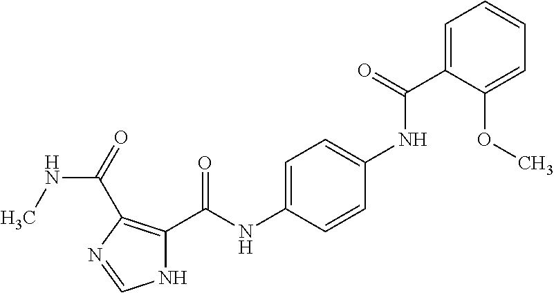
C1=C(C(NC2=CC=C(NC(C3=C(C(=O)NC)N=CN3)=O)C=C2)=O)C(OC)=CC=C1
